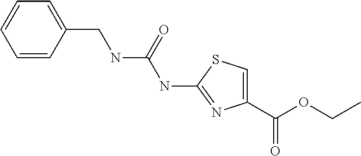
C1(C(OCC)=O)=CSC(NC(NCC2=CC=CC=C2)=O)=N1
